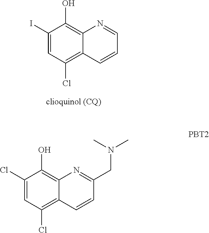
C1(I)=CC(Cl)=C2C(=C1O)N=CC=C2.C1(Cl)=CC(Cl)=C2C(=C1O)N=C(CN(C)C)C=C2
